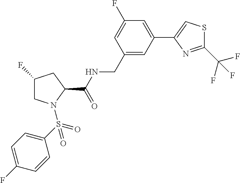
C1(F)CN(S(C2=CC=C(F)C=C2)(=O)=O)C(C(=O)NCC2=CC(C3=CSC(C(F)(F)F)=N3)=CC(F)=C2)C1
